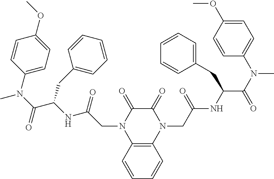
C12=C(C=CC=C1)N(CC(NC(C(N(C1=CC=C(OC)C=C1)C)=O)CC1=CC=CC=C1)=O)C(=O)C(=O)N2CC(NC(C(N(C1=CC=C(OC)C=C1)C)=O)CC1=CC=CC=C1)=O
